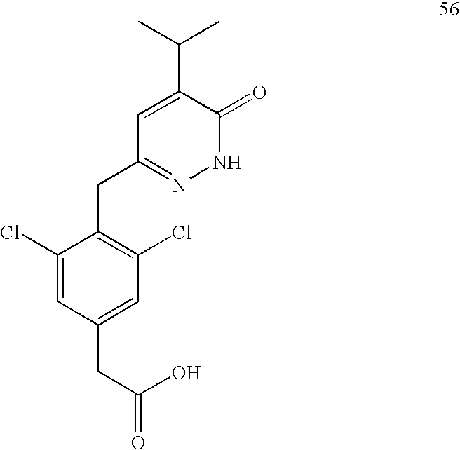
C1(Cl)=CC(CC(O)=O)=CC(Cl)=C1CC1=NNC(=O)C(C(C)C)=C1
